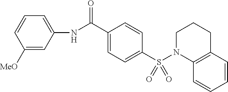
C1([MeO])=CC(NC(C2=CC=C(S(N3C4=C(CCC3)C=CC=C4)(=O)=O)C=C2)=O)=CC=C1
